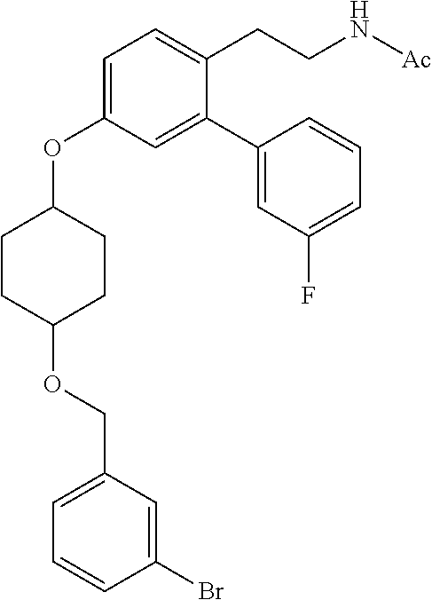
C1(OCC2=CC=CC(Br)=C2)CCC(OC2=CC=C(CCN[Ac])C(C3=CC(F)=CC=C3)=C2)CC1
